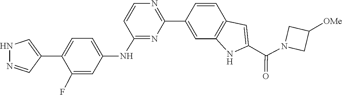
C1([OMe])CN(C(C2=CC3=C(C=C(C4=NC=CC(NC5=CC=C(C6=CNN=C6)C(F)=C5)=N4)C=C3)N2)=O)C1
